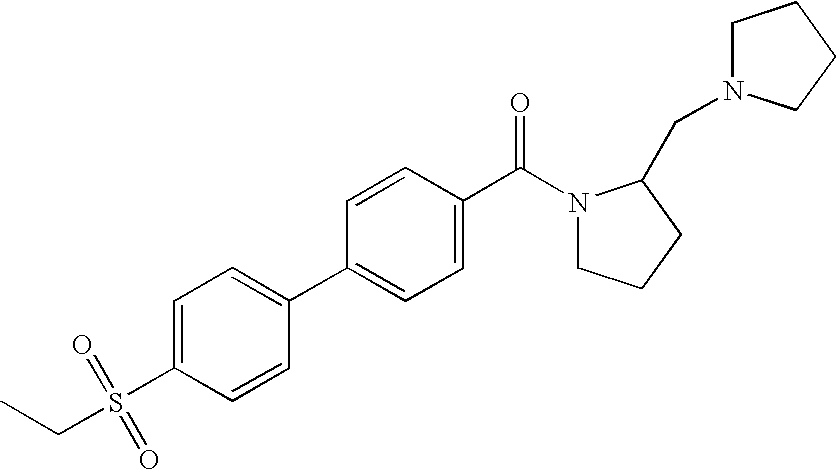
C1(S(=O)(CC)=O)=CC=C(C2=CC=C(C(=O)N3CCCC3CN3CCCC3)C=C2)C=C1
